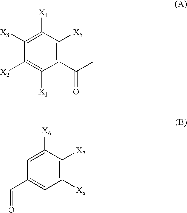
C1([X2])=C([X1])C(C(=O)C)=C([X5])C([X4])=C1[X3].C1(C=O)=CC([X8])=C([X7])C([X6])=C1
